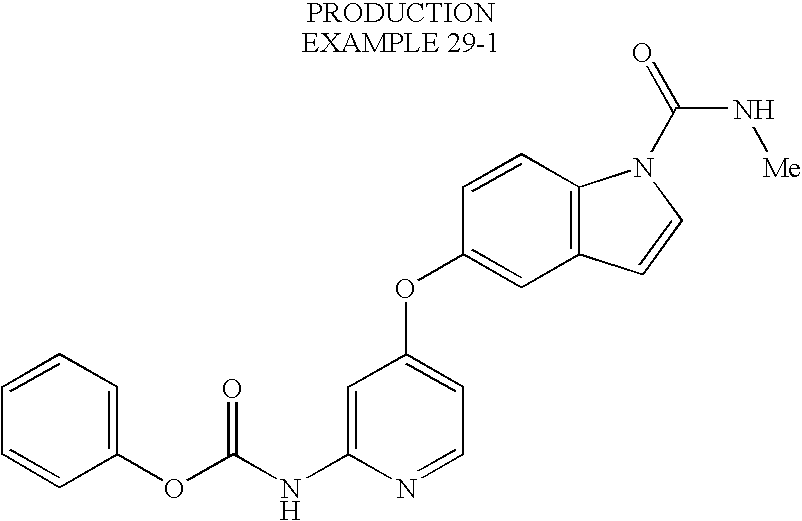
C1=CC=C(OC(NC2=CC(OC3=CC4=C(C=C3)N(C(N[Me])=O)C=C4)=CC=N2)=O)C=C1
